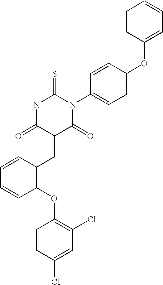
C1=CC(OC2=CC=C(N3C(=S)NC(=O)C(=CC4=C(OC5=C(Cl)C=C(Cl)C=C5)C=CC=C4)C3=O)C=C2)=CC=C1
